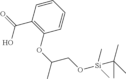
C1=CC(C(O)=O)=C(OC(C)CO[Si](C(C)(C)C)(C)C)C=C1
